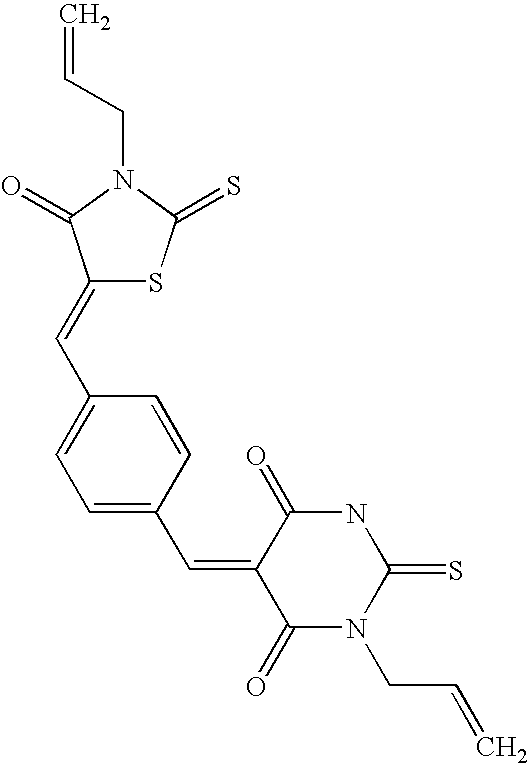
C1(=CC2=CC=C(C=C3C(=O)N(CC=C)C(=S)NC3=O)C=C2)SC(=S)N(CC=C)C1=O
